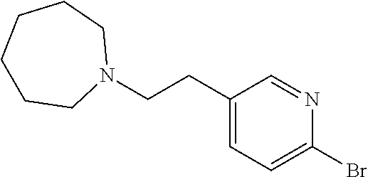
C1(CCN2CCCCCC2)=CC=C(Br)N=C1
